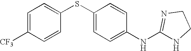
C1=C([CF3])C=CC(SC2=CC=C(NC3=NCCN3)C=C2)=C1
